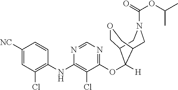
C1([NC])=CC(Cl)=C(NC2=C(Cl)C(OC3([H])C4COCC3CN(C(=O)OC(C)C)C4)=NC=N2)C=C1
